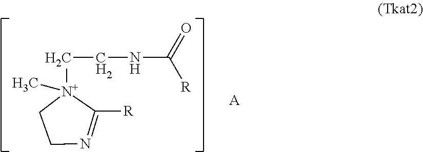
C1CN=C([R])[N+]1(CCNC([R])=O)C.[A]
